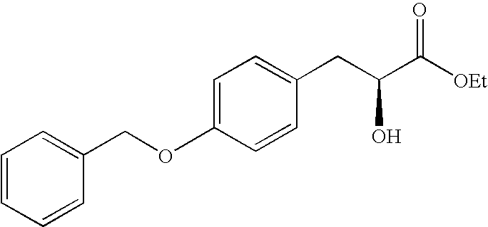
C1(COC2=CC=C(CC(C([OEt])=O)O)C=C2)=CC=CC=C1
